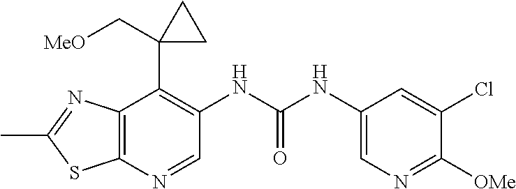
C12=C(N=CC(NC(NC3=CN=C([OMe])C(Cl)=C3)=O)=C1C1(C[MeO])CC1)SC(C)=N2
